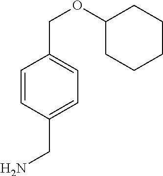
C1=CC(CN)=CC=C1COC1CCCCC1
